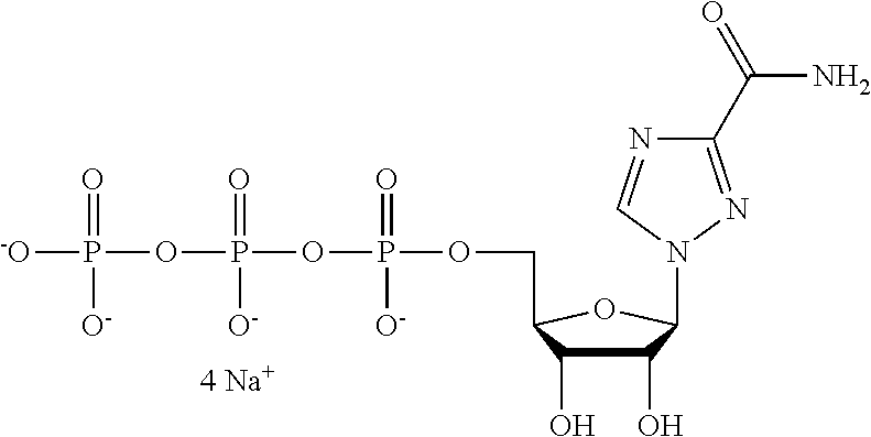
C1(O)C(N2C=NC(C(=O)N)=N2)OC(COP(OP(OP([-O])(=O)[O-])(=O)[O-])(=O)[O-])C1O
